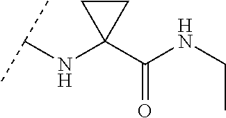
C(NC1(C(=O)NCC)CC1)(C)C
